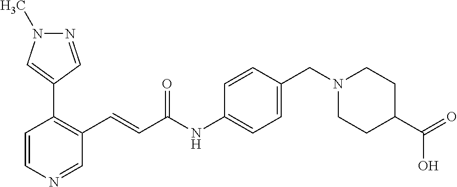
C1=CN=CC(C=CC(=O)NC2=CC=C(CN3CCC(C(O)=O)CC3)C=C2)=C1C1=CN(C)N=C1
